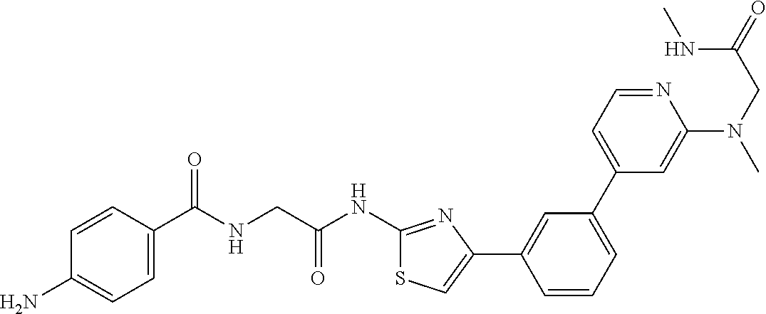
C1=CC(C(NCC(NC2=NC(C3=CC(C4=CC=NC(N(C)CC(NC)=O)=C4)=CC=C3)=CS2)=O)=O)=CC=C1N
